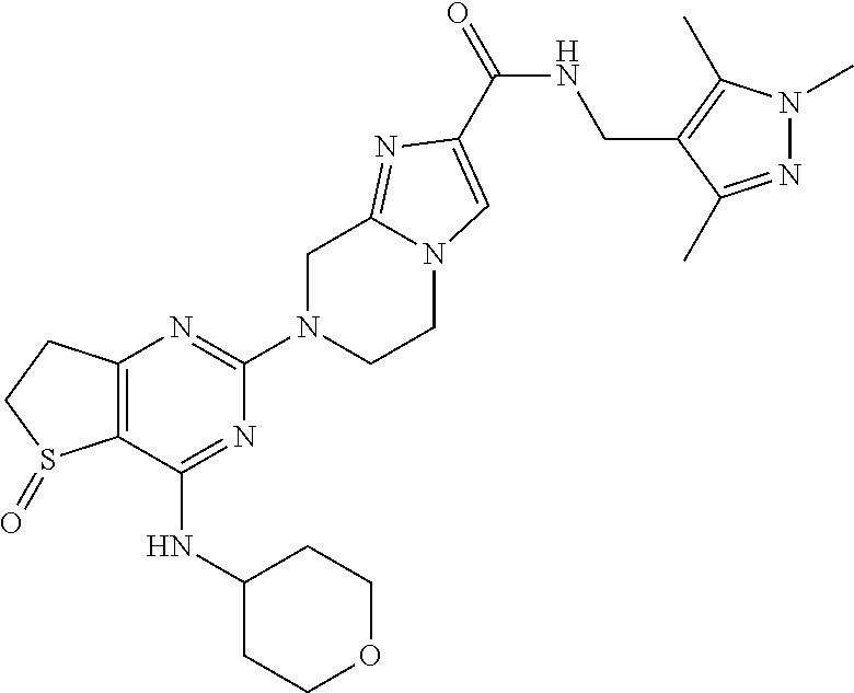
C12=C(C(NC3CCOCC3)=NC(N3CCN4C(=NC(C(=O)NCC5=C(C)N(C)N=C5C)=C4)C3)=N1)S(=O)CC2
